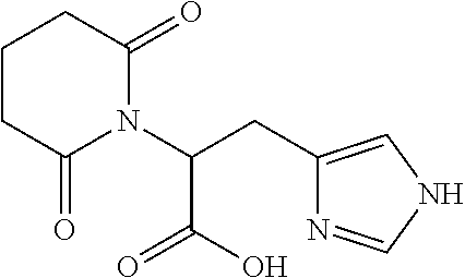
C1C(=O)N(C(CC2=CNC=N2)C(=O)O)C(=O)CC1
